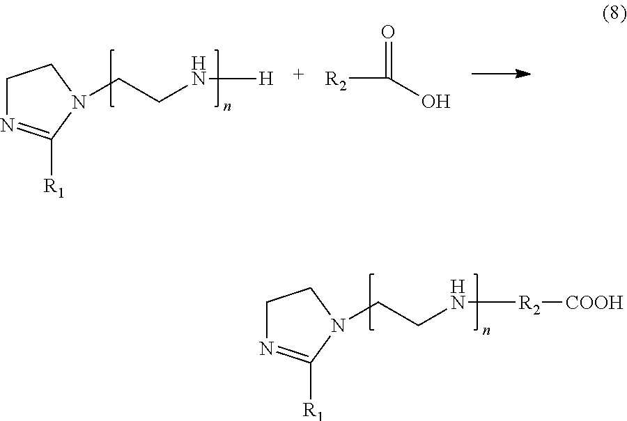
C1N=C([R1])N(CCN[H])C1.[R2]C(O)=O.C1N=C([R1])N(CCN[R2][COOH])C1
